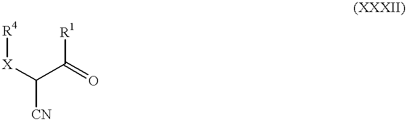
C([CN])([X][R4])C([R1])=O
